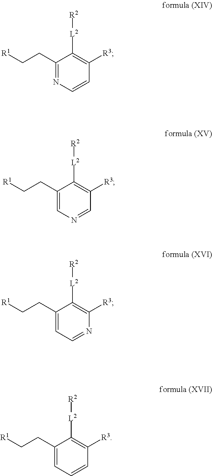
C1(CC[R1])=NC=CC([R3])=C1[L2][R2].C1(CC[R1])=CN=CC([R3])=C1[L2][R2].C1(CC[R1])=CC=NC([R3])=C1[L2][R2].C1(CC[R1])=CC=CC([R3])=C1[L2][R2]
